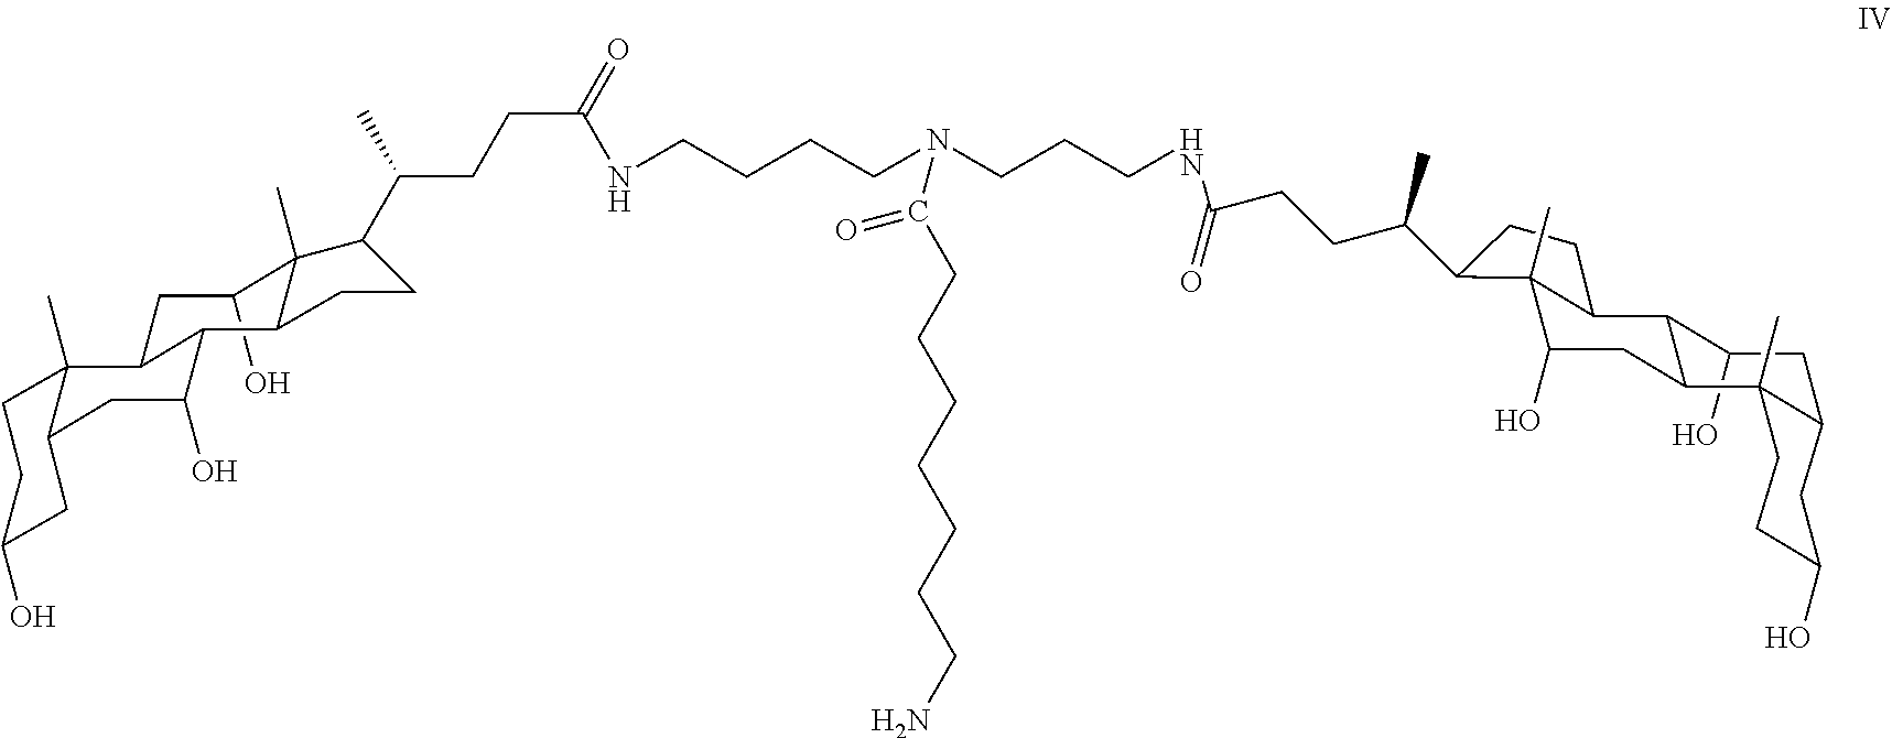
C1(O)C2C(CC(O)C3(C)C2CCC3C(CCC(NCCCN(CCCCNC(CCC(C2CCC3C4C(O)CC5C(C)(C4CC(O)C32C)CCC(O)C5)C)=O)C(=O)CCCCCCCN)=O)C)C2(C)C(C1)CC(O)CC2
